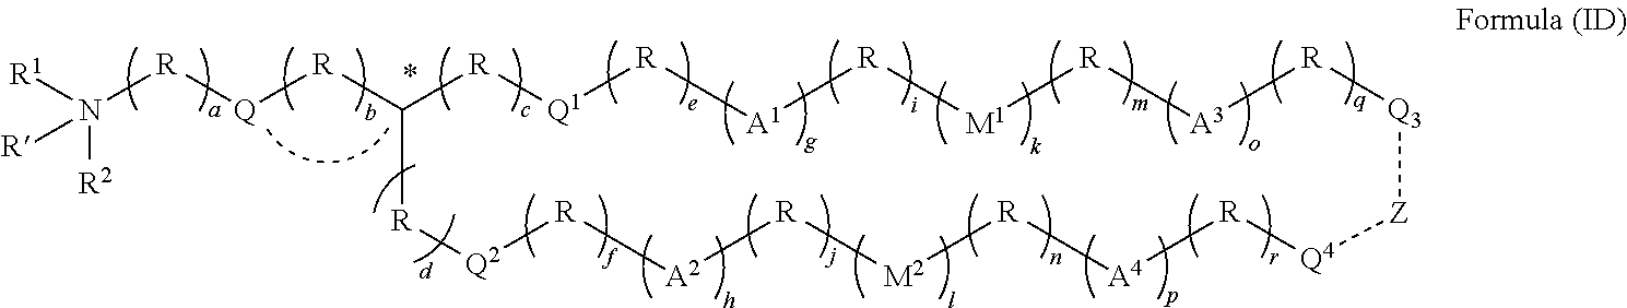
[R1]N([R2])([R])[R][Q][R]C1[R][Q1][R][A1][R][M1][R][A3][R][Q3][Z][Q4][R][A4][R][M2][R][A2][R][Q2][R]1
